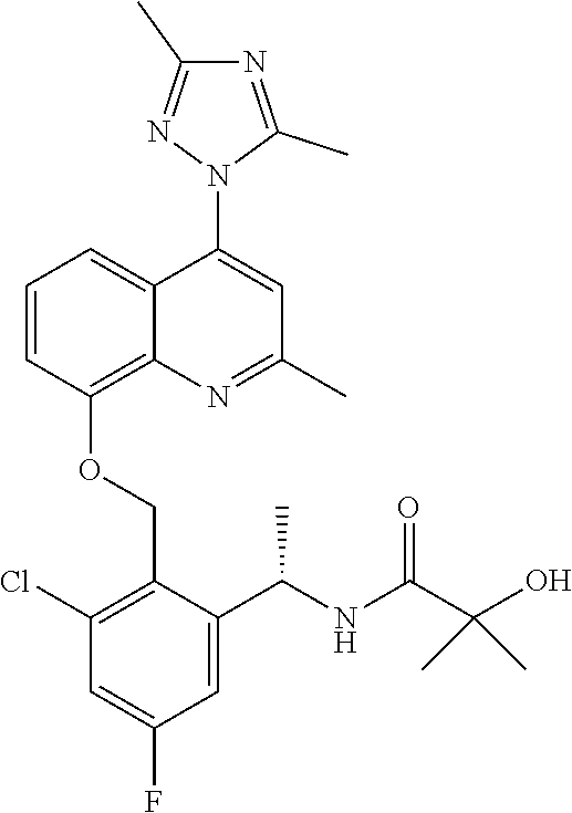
C1=CC(OCC2=C(Cl)C=C(F)C=C2C(NC(C(O)(C)C)=O)C)=C2C(=C1)C(N1C(C)=NC(C)=N1)=CC(C)=N2
